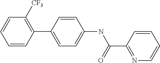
C1=CC(C2=CC=C(NC(C3=NC=CC=C3)=O)C=C2)=C([CF3])C=C1
